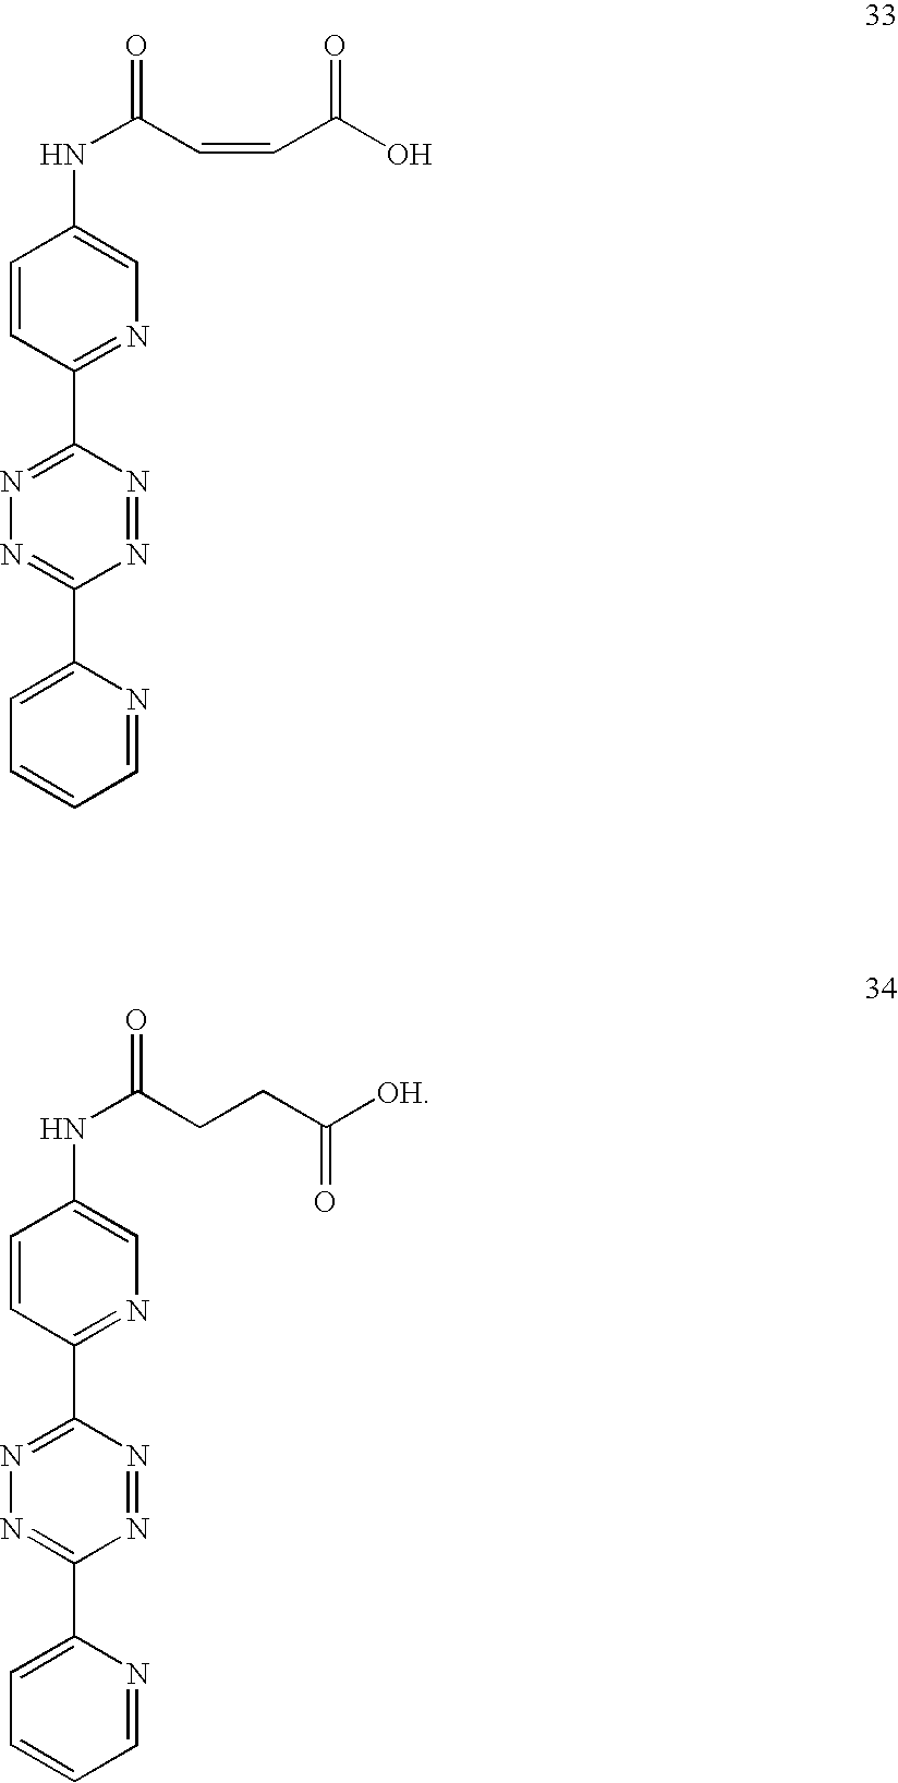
N1=C(C2=NC=C(NC(C=CC(O)=O)=O)C=C2)N=NC(C2=CC=CC=N2)=N1.N1=C(C2=NC=C(NC(CCC([OH])=O)=O)C=C2)N=NC(C2=CC=CC=N2)=N1
